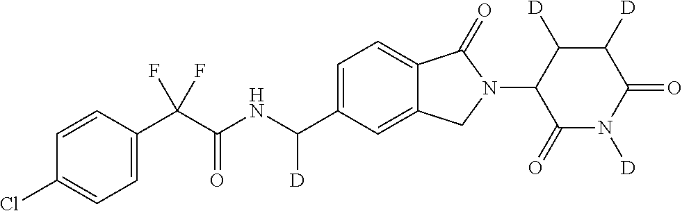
C1=CC(C(C(NC(C2=CC=C3C(=C2)CN(C2C(=O)N([D])C(=O)C([D])C2[D])C3=O)[D])=O)(F)F)=CC=C1Cl
